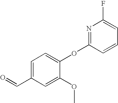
C1=C(C=O)C=C(OC)C(OC2=NC(F)=CC=C2)=C1
